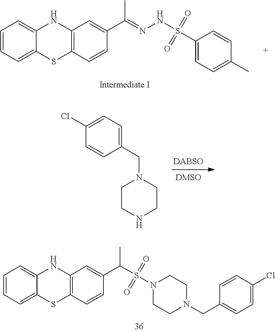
CC(=NNS(=O)(=O)C1=CC=C(C)C=C1)C1=CC2=C(C=C1)SC1=CC=CC=C1N2.[DABSO].C1(CN2CCNCC2)=CC=C(Cl)C=C1.N1(CC2=CC=C(Cl)C=C2)CCN(S(=O)(=O)C(C2=CC3=C(SC4=CC=CC=C4N3)C=C2)C)CC1
